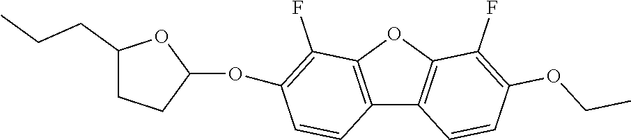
C12=C(OC3=C1C=CC(OCC)=C3F)C(F)=C(OC1CCC(CCC)O1)C=C2
